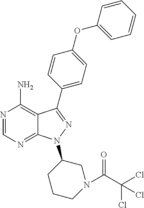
N1=CN=C2C(=C1N)C(C1=CC=C(OC3=CC=CC=C3)C=C1)=NN2C1CN(C(=O)C(Cl)(Cl)Cl)CCC1
